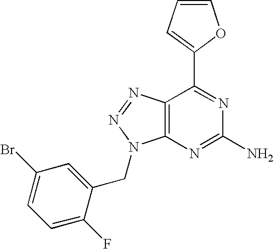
C1=CC=C(C2=NC(N)=NC3=C2N=NN3CC2=CC(Br)=CC=C2F)O1
